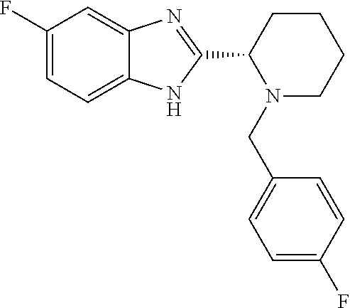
C1(F)=CC=C2C(=C1)N=C(C1N(CC3=CC=C(F)C=C3)CCCC1)N2
